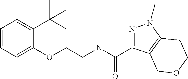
C1=CC=C(OCCN(C(=O)C2=NN(C)C3=C2COCC3)C)C(C(C)(C)C)=C1
